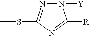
S(C1=NN([Y])C([R])=N1)C
